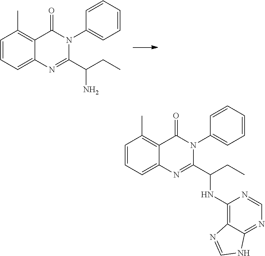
C1=CC=C2C(=C1C)C(=O)N(C1=CC=CC=C1)C(C(CC)N)=N2.C1=CC=C2C(=C1C)C(=O)N(C1=CC=CC=C1)C(C(CC)NC1=C3C(=NC=N1)NC=N3)=N2
